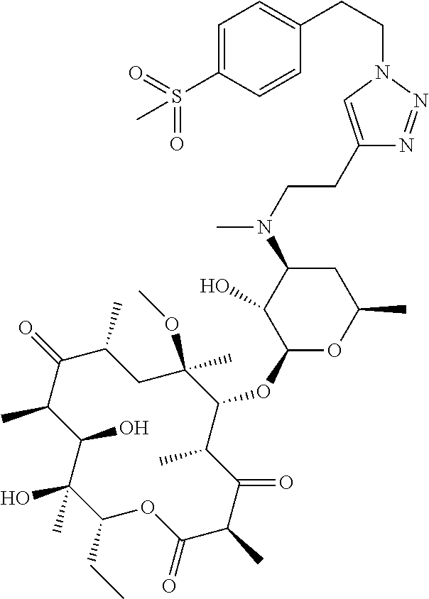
C1(CC)C(C)(O)C(O)C(C)C(=O)C(C)CC(OC)(C)C(OC2OC(C)CC(N(C)CCC3=CN(CCC4=CC=C(S(=O)(=O)C)C=C4)N=N3)C2O)C(C)C(=O)C(C)C(=O)O1
